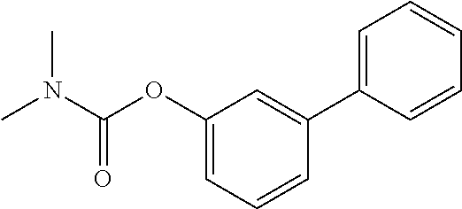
C1=C(C2=CC(OC(N(C)C)=O)=CC=C2)C=CC=C1
